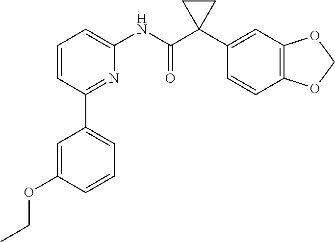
C1=CC(C2=CC=CC(OCC)=C2)=NC(NC(C2(C3=CC4=C(C=C3)OCO4)CC2)=O)=C1
